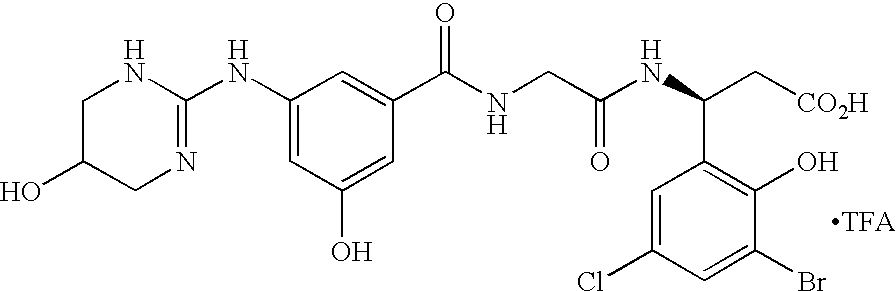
C1C(O)CN=C(NC2=CC(O)=CC(C(NCC(NC(C[CO2H])C3=C(O)C(Br)=CC(Cl)=C3)=O)=O)=C2)N1.[TFA]
